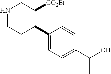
C1(C2C([CO2Et])CNCC2)=CC=C(C(C)O)C=C1
